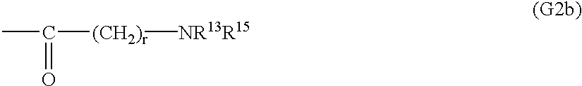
CC(=O)[(CH2)r][NR13R15]
